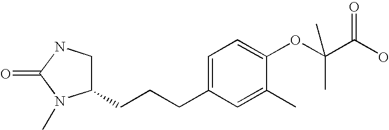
C1(CCCC2=CC=C(OC(C(O)=O)(C)C)C(C)=C2)CNC(=O)N1C
